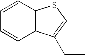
C1=CC2=C(C=C1)C(CC)=CS2
